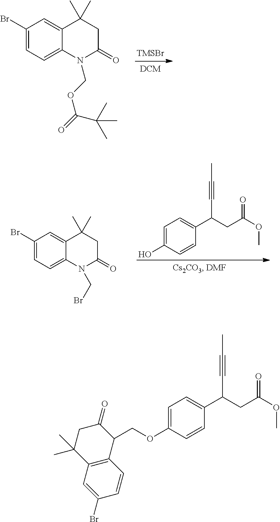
C1(Br)=CC=C2C(=C1)C(C)(C)CC(=O)N2COC(=O)C(C)(C)C.[TMSBr].C1(Br)=CC=C2C(=C1)C(C)(C)CC(=O)N2CBr.C1=C(O)C=CC(C(CC(OC)=O)C#CC)=C1.C1=C(OCC2C(=O)CC(C)(C)C3=C2C=CC(Br)=C3)C=CC(C(CC(OC)=O)C#CC)=C1
